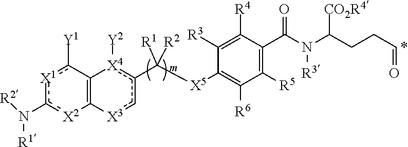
[X1]1c(N([R2])[R1])[X2]C2=C(c1[Y1])[X4]([Y2])c(C([X5]C1=C([R6])C([R5])=C(C(N(C(CCC=O)[CO2R4])[R3])=O)C([R4])=C1[R3])([R1])[R2])c[X3]2
